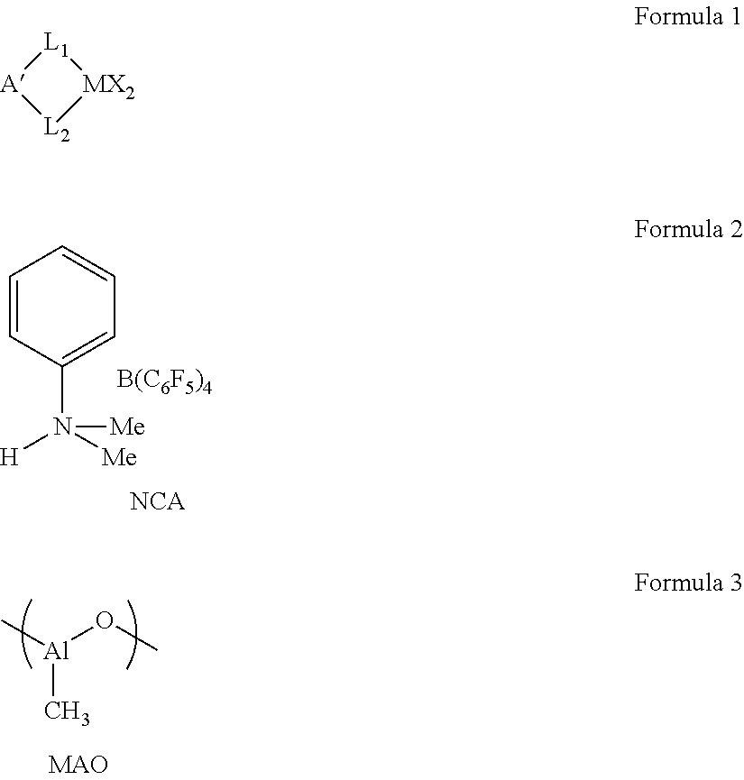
C1=CC(N([Me])([H])[Me])=CC=C1.[B(C6F5)4].[NCA].C[Al](OC)C.[A]1[L2][MX2][L1]1
